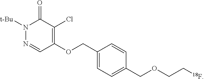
N1([t-Bu])N=CC(OCC2=CC=C(COCC[18F])C=C2)=C(Cl)C1=O
